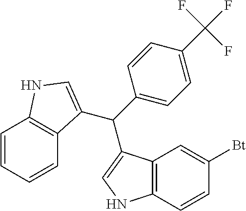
C1=CC=CC2=C1NC=C2C(C1=CC=C(C(F)(F)F)C=C1)C1=CNC2=C1C=C([Bt])C=C2
